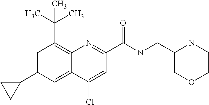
C1(Cl)=CC(C(=O)NCC2COCCN2)=NC2=C(C(C)(C)C)C=C(C3CC3)C=C12
